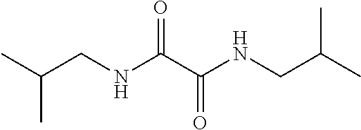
C(NCC(C)C)(=O)C(=O)NCC(C)C
